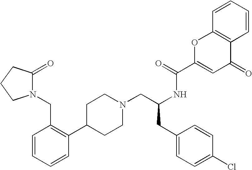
C1(C2=C(CN3C(=O)CCC3)C=CC=C2)CCN(CC(NC(C2=CC(=O)C3=C(O2)C=CC=C3)=O)CC2=CC=C(Cl)C=C2)CC1
